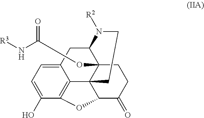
C12CC3=CC=C(O)C4=C3C3(C1(OC(N[R3])=O)CCC(=O)C3O4)CCN2[R2]
